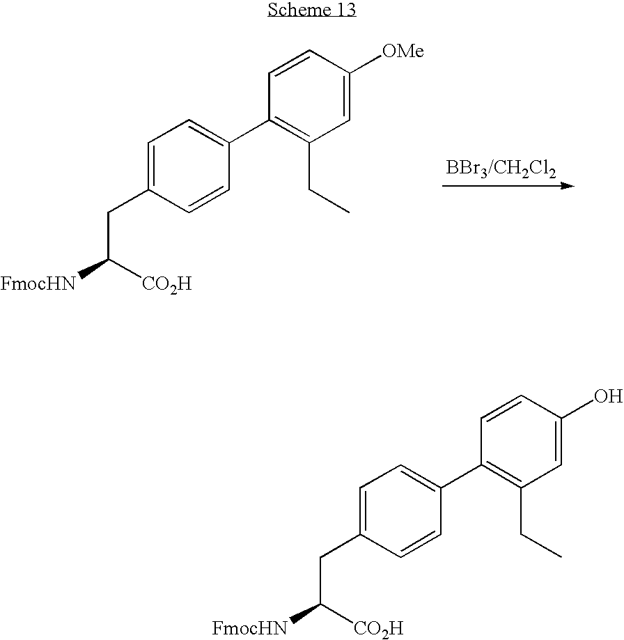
C1=C(CC([CO2H])[FmocHN])C=CC(C2=C(CC)C=C([OMe])C=C2)=C1.C1=C(CC([CO2H])[FmocHN])C=CC(C2=C(CC)C=C(O)C=C2)=C1
